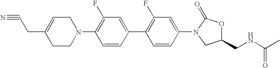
N#CCC1=CCN(C2=C(F)C=C(C3=C(F)C=C(N4CC(CNC(C)=O)OC4=O)C=C3)C=C2)CC1
